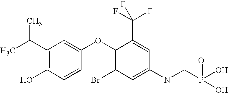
C1(C(C)C)=C(O)C=CC(OC2=C(Br)C=C(NCP(O)(=O)O)C=C2C(F)(F)F)=C1
